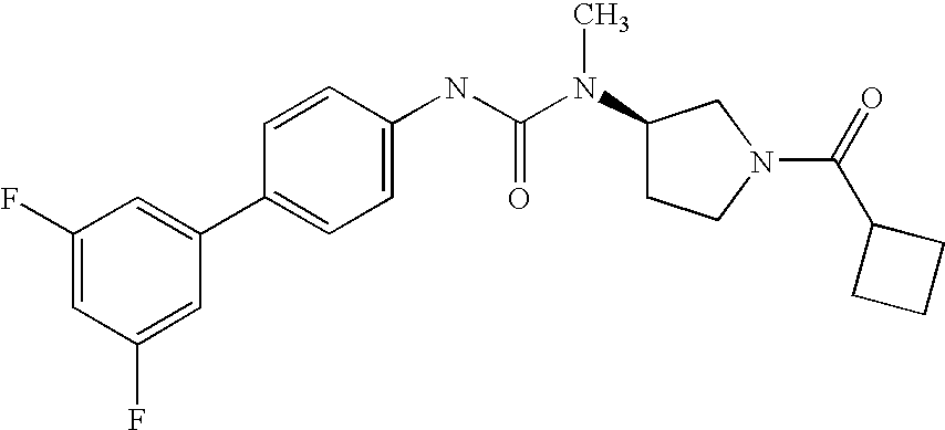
C1(F)=CC(F)=CC(C2=CC=C(NC(N(C3CCN(C(=O)C4CCC4)C3)C)=O)C=C2)=C1
